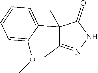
C1(C2=CC=CC=C2OC)(C)C(C)=NNC1=O
